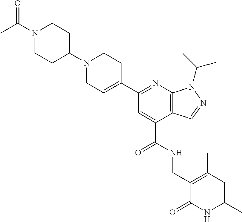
N1=C(C2=CCN(C3CCN(C(C)=O)CC3)CC2)C=C(C(NCC2=C(C)C=C(C)NC2=O)=O)C2=C1N(C(C)C)N=C2
